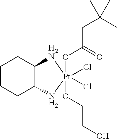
C1CCC2C(C1)[H2N][Pt](Cl)(Cl)(OC(CC(C)(C)C)=O)(OCCO)N2
